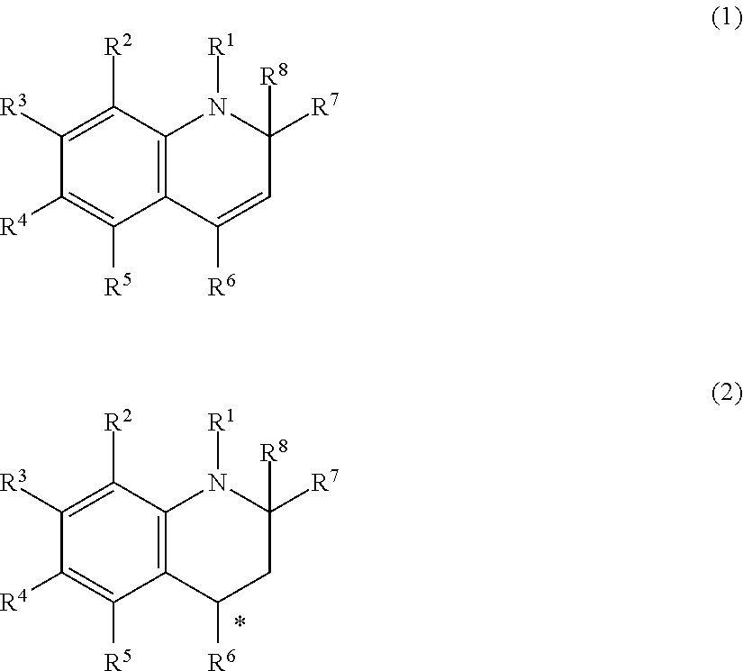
C1([R3])=C([R2])C2=C(C([R5])=C1[R4])C([R6])CC([R8])([R7])N2[R1].C1([R3])=C([R2])C2=C(C([R5])=C1[R4])C([R6])=CC([R8])([R7])N2[R1]
